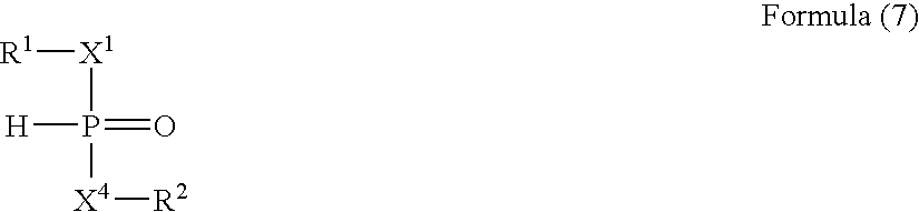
[R1][X1]P(=O)([X4][R2])[H]
